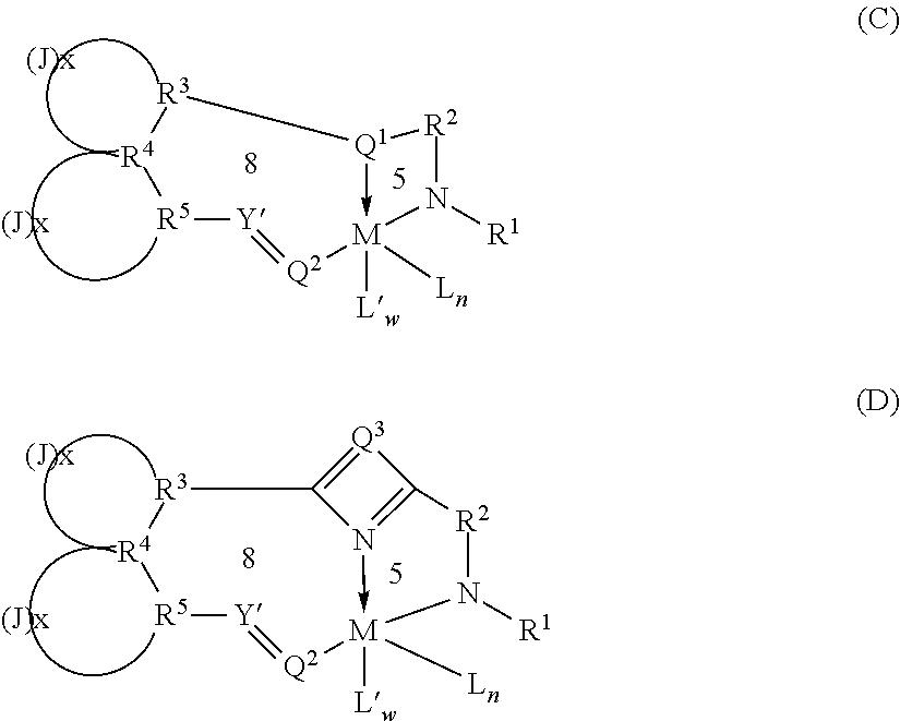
[M]12([Lw])([Ln])-[Q1]([R2]N1[R1])[R3][R4][R5][Y]=[Q2]2.[M]12([Lw])([Ln])-N3=C([R2]N1[R1])[Q3]=C3[R3][R4][R5][Y]=[Q2]2
